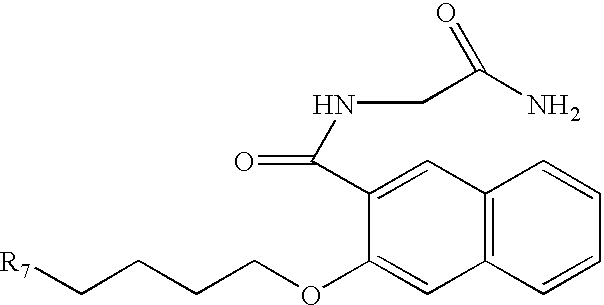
C1(OCCCC[R7])=CC2=C(C=C1C(=O)NCC(=O)N)C=CC=C2
